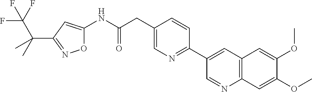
O1C(NC(CC2=CN=C(C3=CC4=C(N=C3)C=C(OC)C(OC)=C4)C=C2)=O)=CC(C(C(F)(F)F)(C)C)=N1
